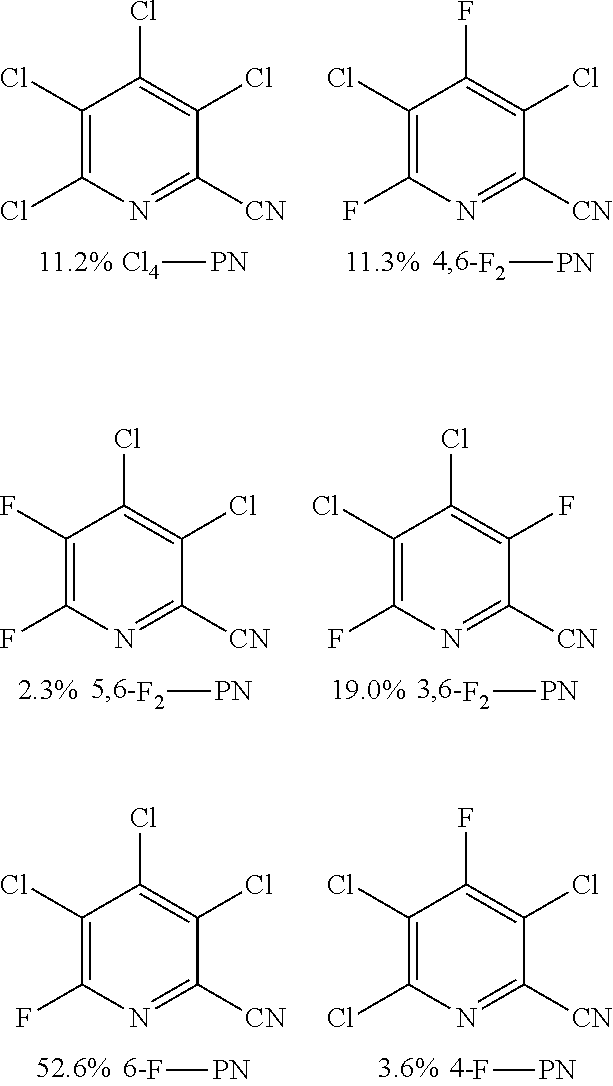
C1(Cl)=C(Cl)N=C([CN])C(Cl)=C1Cl.[Cl4][PN].C1(Cl)=C(F)N=C([CN])C(Cl)=C1F.[F2][PN].C1(F)=C(F)N=C([CN])C(Cl)=C1Cl.[F2][PN].C1(Cl)=C(F)N=C([CN])C(F)=C1Cl.[F2][PN].C1(Cl)=C(F)N=C([CN])C(Cl)=C1Cl.F[PN].C1(Cl)=C(Cl)N=C([CN])C(Cl)=C1F.F[PN]
